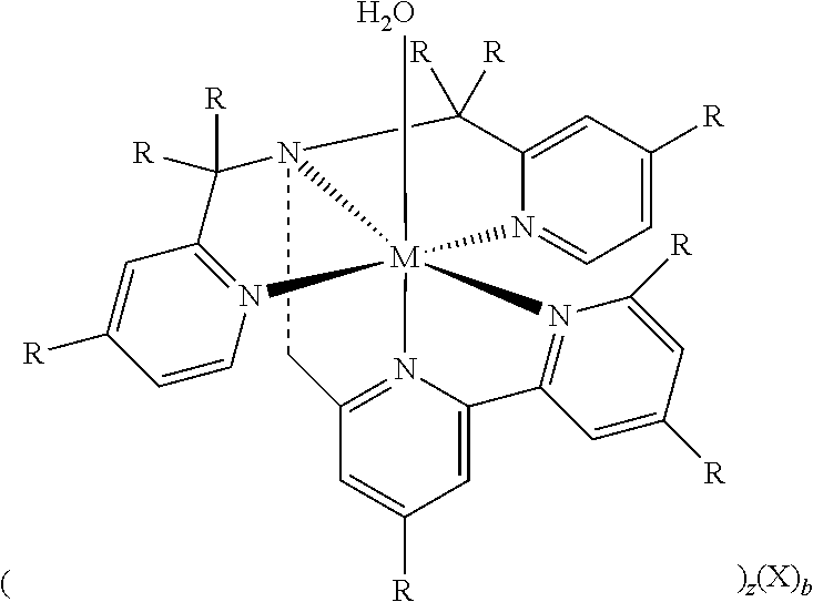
C1N23C([R])([R])C4=N(C=CC([R])=C4)[M]24(O)(N2=C1C=C([R])C=C2C1=N4C([R])=CC([R])=C1)N1=CC=C([R])C=C1C3([R])[R]
